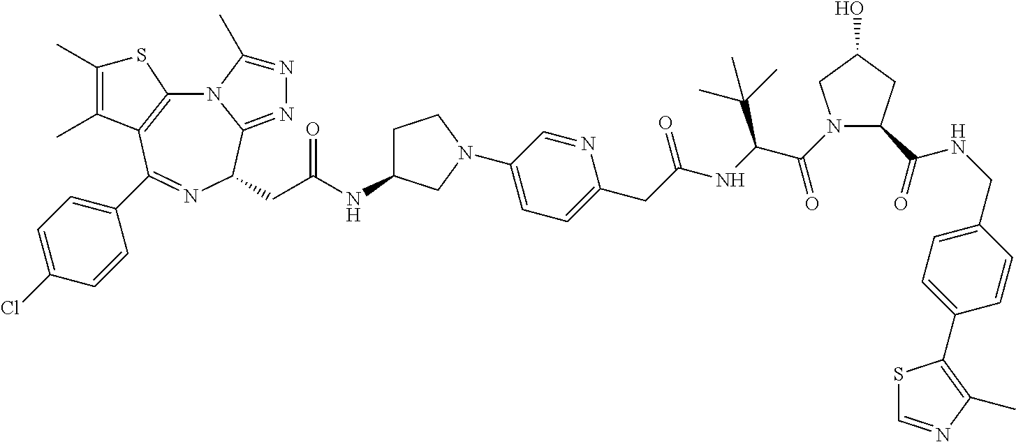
N12C3=C(C(C4=CC=C(Cl)C=C4)=NC(CC(NC4CCN(C5=CC=C(CC(NC(C(N6C(C(=O)NCC7=CC=C(C8=C(C)N=CS8)C=C7)CC(O)C6)=O)C(C)(C)C)=O)N=C5)C4)=O)C1=NN=C2C)C(C)=C(C)S3
